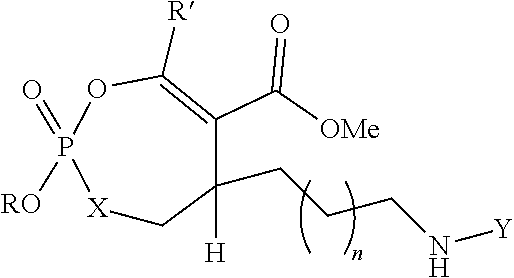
[X]1CC([H])(CCCN[Y])C(C([OMe])=O)=C([R])OP1(=O)[RO]
